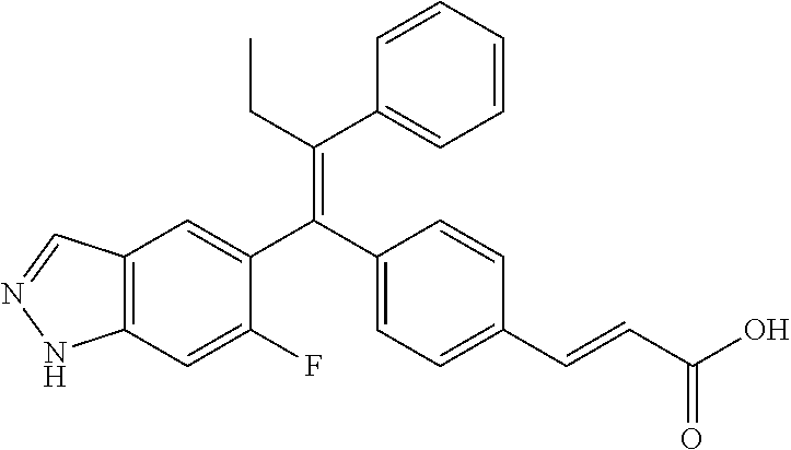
C12=C(C=C(F)C(C(C3=CC=C(C=CC(O)=O)C=C3)=C(CC)C3=CC=CC=C3)=C1)NN=C2
